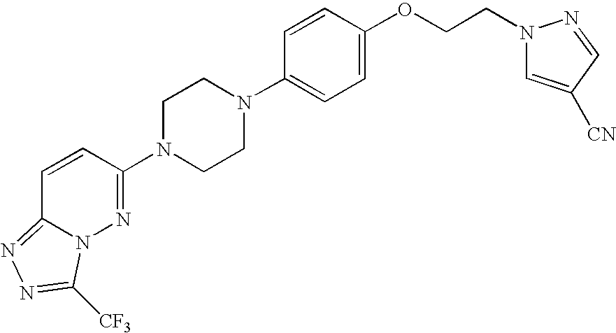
C1=CC(N2CCN(C3=CC=C(OCCN4C=C([CN])C=N4)C=C3)CC2)=NN2C1=NN=C2[CF3]
